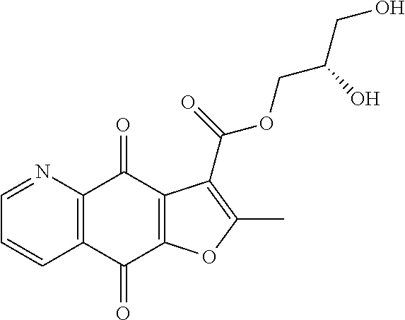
C1=NC2=C(C=C1)C(=O)C1=C(C2=O)C(C(=O)OCC(CO)O)=C(C)O1
